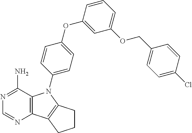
C12=C(C(N)=NC=N1)N(C1=CC=C(OC3=CC(OCC4=CC=C(Cl)C=C4)=CC=C3)C=C1)C1=C2CCC1
